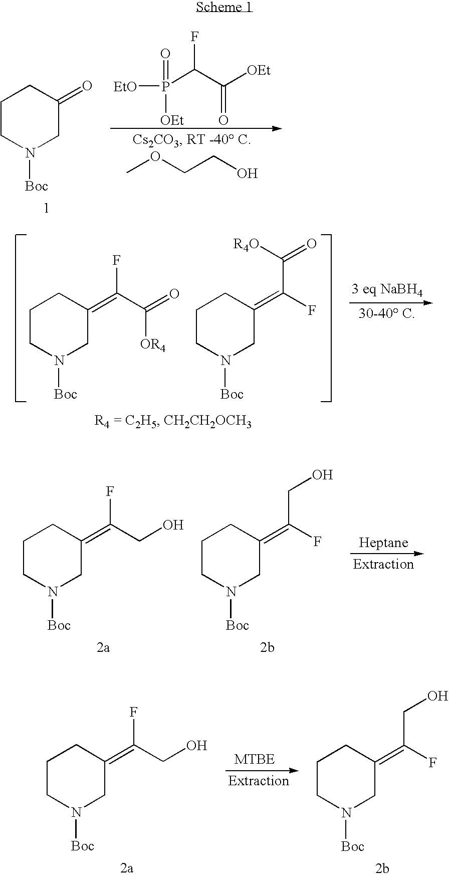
C1CN([Boc])CC(=O)C1.O=P([OEt])([EtO])C(C([OEt])=O)F.COCCO.C1CN([Boc])CC(=C(C(=O)[OR4])F)C1.C1CN([Boc])CC(=C(F)C([R4O])=O)C1.C1CN([Boc])CC(=C(CO)F)C1.C1CN([Boc])CC(=C(F)CO)C1.C1CN([Boc])CC(=C(CO)F)C1.C1CN([Boc])CC(=C(F)CO)C1
